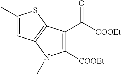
C1(C)=CC2=C(S1)C(C([COOEt])=O)=C([COOEt])N2C
